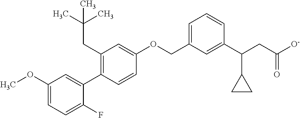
C1(OC)=CC=C(F)C(C2=C(CC(C)(C)C)C=C(OCC3=CC=CC(C(CC([O-])=O)C4CC4)=C3)C=C2)=C1
